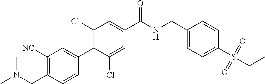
C1(CNC(C2=CC(Cl)=C(C3=CC([NC])=C(CN(C)C)C=C3)C(Cl)=C2)=O)=CC=C(S(CC)(=O)=O)C=C1
